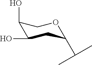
C1(O)C(O)CC(C(C)C)OC1
